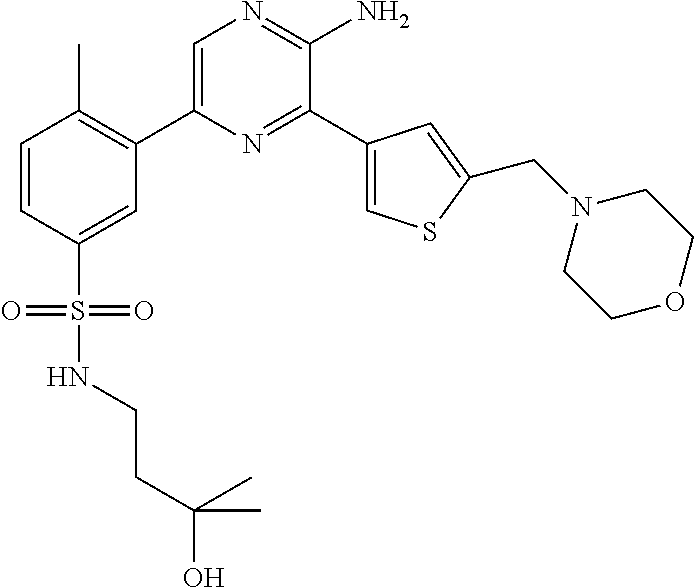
C1(C2=C(C)C=CC(S(=O)(=O)NCCC(O)(C)C)=C2)=CN=C(N)C(C2=CSC(CN3CCOCC3)=C2)=N1
